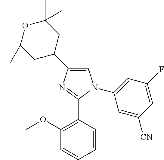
C1(C2CC(C)(C)OC(C)(C)C2)=CN(C2=CC(F)=CC([CN])=C2)C(C2=C(OC)C=CC=C2)=N1
